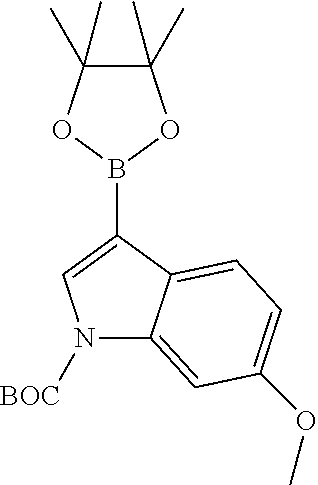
C1(C)(C)C(C)(C)OB(C2=CN([BOC])C3=CC(OC)=CC=C32)O1
